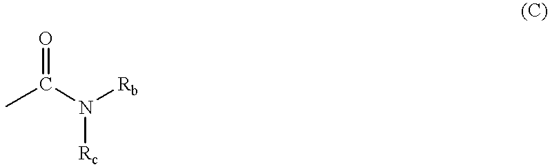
CC(N([Rc])[Rb])=O
